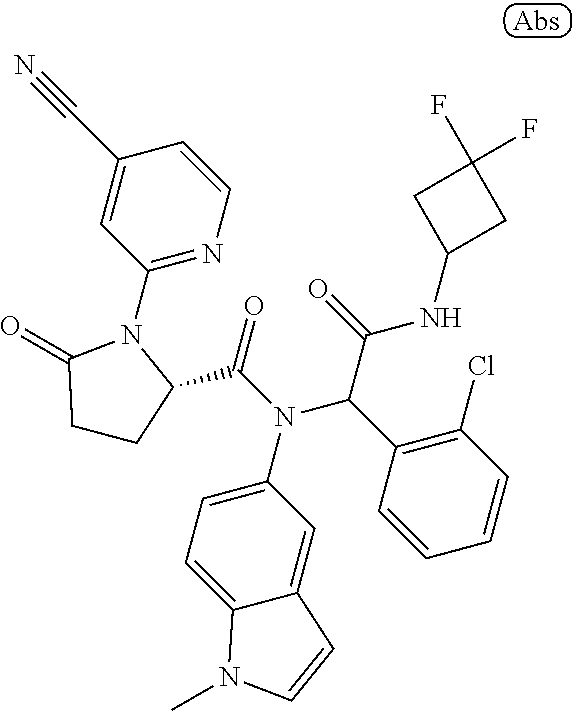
C1(C#N)=CC(N2C(=O)CCC2C(N(C(C2=C(Cl)C=CC=C2)C(=O)NC2CC(F)(F)C2)C2=CC=C3C(=C2)C=CN3C)=O)=NC=C1
